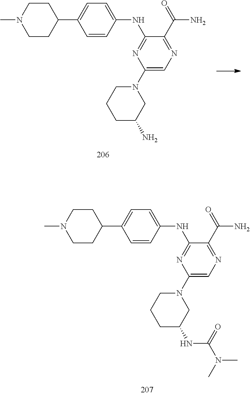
C1=CC(NC2=NC(N3CCCC(NC(N(C)C)=O)C3)=CN=C2C(=O)N)=CC=C1C1CCN(C)CC1.C1=CC(NC2=NC(N3CCCC(N)C3)=CN=C2C(=O)N)=CC=C1C1CCN(C)CC1
